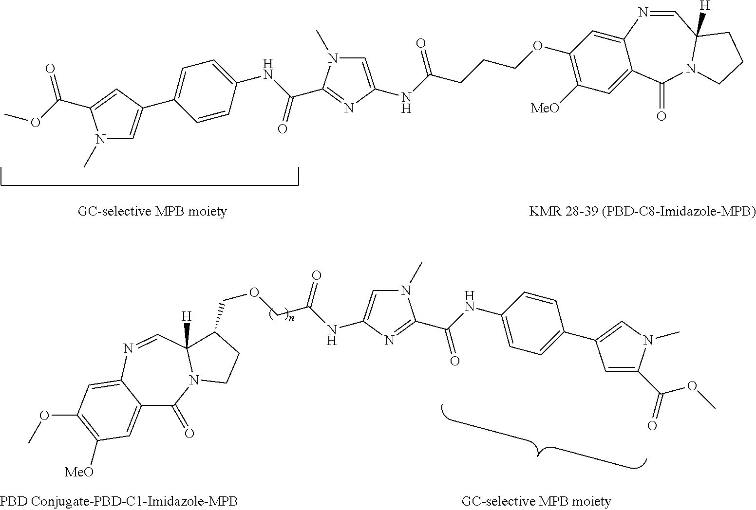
N1(C)C=C(C2=CC=C(NC(=O)C3=NC(NC(CCCOC4=C([MeO])C=C5C(=C4)N=CC4([H])N(C5=O)CCC4)=O)=CN3C)C=C2)C=C1C(OC)=O.C12=CC([MeO])=C(OC)C=C1N=CC1([H])N(C2=O)CCC1COCC(NC1=CN(C)C(C(NC2=CC=C(C3=CN(C)C(C(=O)OC)=C3)C=C2)=O)=N1)=O
